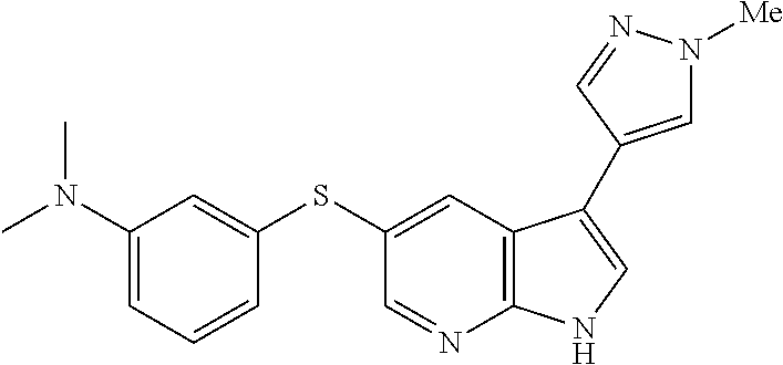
C1=NC2=C(C=C1SC1=CC(N(C)C)=CC=C1)C(C1=CN([Me])N=C1)=CN2
